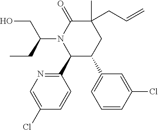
C1(C)(CC=C)C(=O)N(C(CO)CC)C(C2=NC=C(Cl)C=C2)C(C2=CC=CC(Cl)=C2)C1
